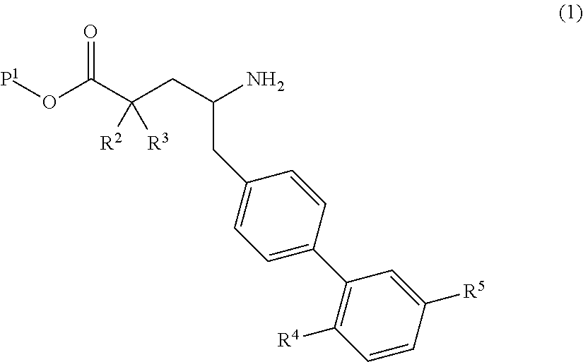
[P1]OC(C(CC(CC1=CC=C(C2=C([R4])C=CC([R5])=C2)C=C1)N)([R2])[R3])=O
